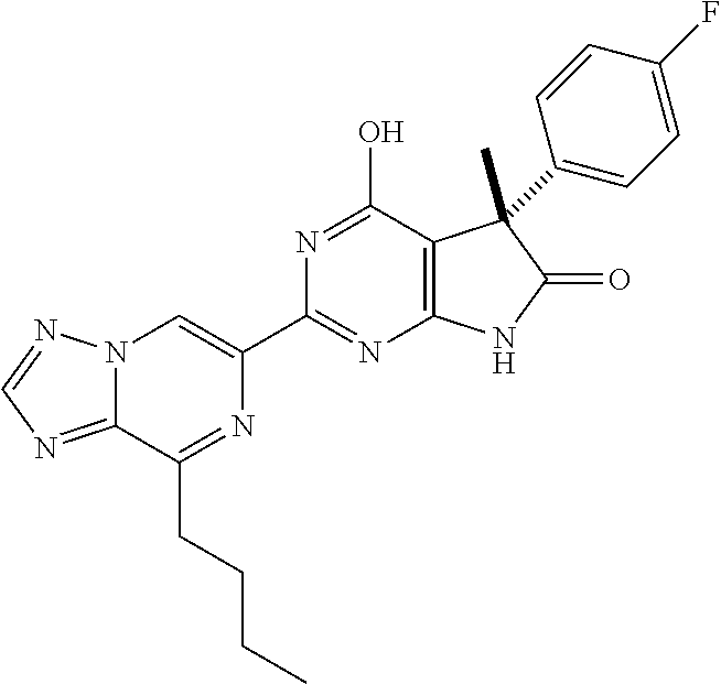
C12=NC=NN1C=C(C1=NC3=C(C(O)=N1)C(C)(C1=CC=C(F)C=C1)C(=O)N3)N=C2CCCC
